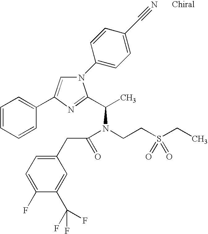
C1=CC=CC(C2=CN(C3=CC=C(C#N)C=C3)C(C(C)N(CCS(CC)(=O)=O)C(CC3=CC=C(F)C(C(F)(F)F)=C3)=O)=N2)=C1
